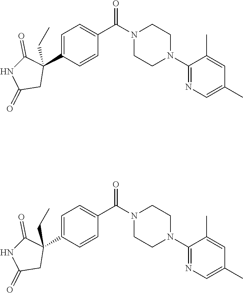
C1(N2CCN(C(C3=CC=C(C4(CC)C(=O)NC(=O)C4)C=C3)=O)CC2)=NC=C(C)C=C1C.C1(N2CCN(C(C3=CC=C(C4(CC)C(=O)NC(=O)C4)C=C3)=O)CC2)=NC=C(C)C=C1C
